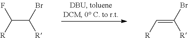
C(=C([R])Br)[R].C(C([R])Br)([R])F
